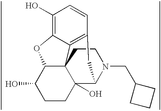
C12(O)C3N(CC4CCC4)CCC14C1=C(C=CC(O)=C1OC4C(O)CC2)C3
